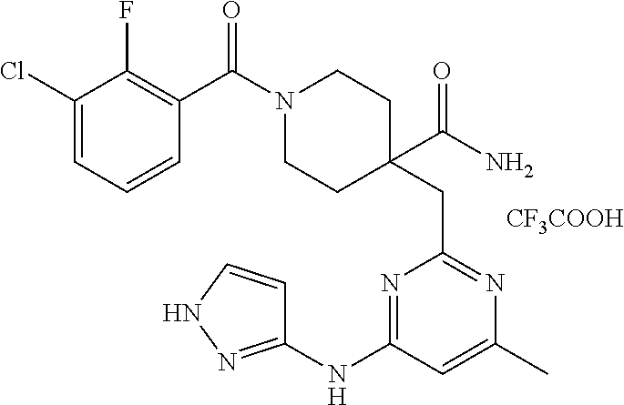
C1(Cl)=CC=CC(C(N2CCC(C(N)=O)(CC3=NC(C)=CC(NC4=NNC=C4)=N3)CC2)=O)=C1F.[CF3COOH]
